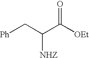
[Ph]CC(C([OEt])=O)[NHZ]
